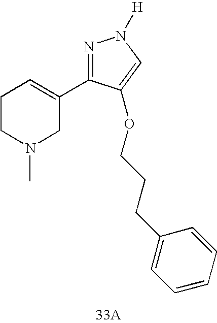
C1CN(C)CC(C2=NN([H])C=C2OCCCC2=CC=CC=C2)=C1.[33A]
